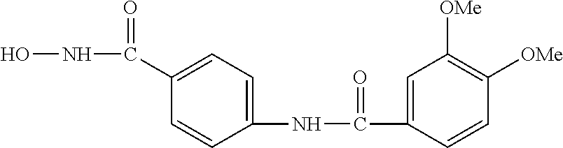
C1(NC(C2=CC([OMe])=C([OMe])C=C2)=O)=CC=C(C(NO)=O)C=C1
